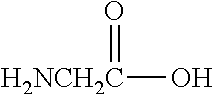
[H2NCH2C](O)=O
